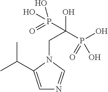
C1=C(C(C)C)N(CC(O)(P(O)(O)=O)P(=O)(O)O)C=N1
